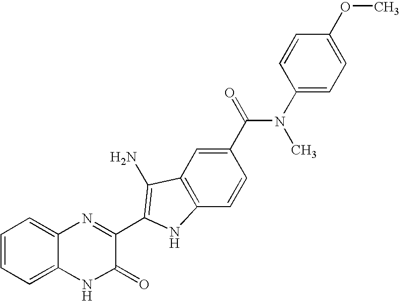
C1=C2C(=CC=C1)N=C(C1=C(N)C3=C(C=CC(C(=O)N(C)C4=CC=C(OC)C=C4)=C3)N1)C(=O)N2
